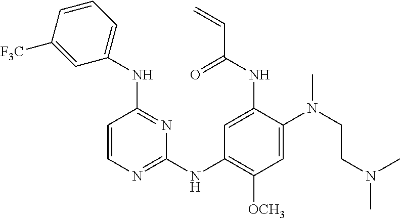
C1=CN=C(NC2=C([OCH3])C=C(N(CCN(C)C)C)C(NC(C=C)=O)=C2)N=C1NC1=CC=CC([F3C])=C1
